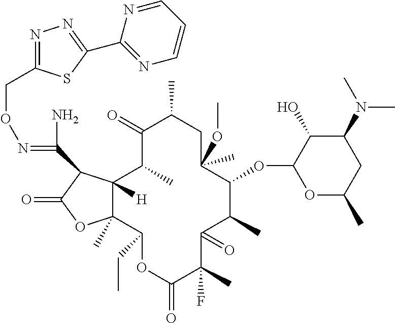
C1(=O)C(C)C2([H])C(C)(C(CC)OC(=O)C(F)(C)C(=O)C(C)C(OC3OC(C)CC(N(C)C)C3O)C(OC)(C)CC1C)OC(=O)C2C(N)=NOCC1=NN=C(C2=NC=CC=N2)S1
